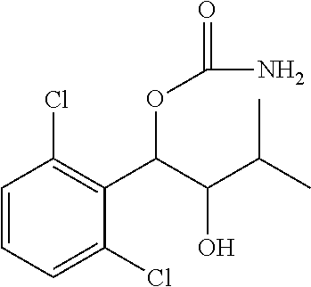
C1=CC=C(Cl)C(C(C(C(C)C)O)OC(=O)N)=C1Cl
